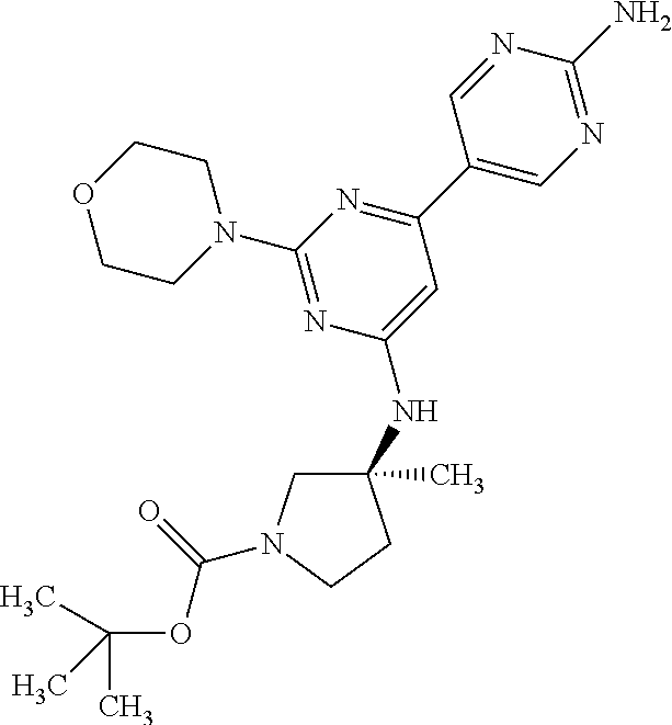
C1=NC(N)=NC=C1C1=NC(N2CCOCC2)=NC(NC2(C)CN(C(OC(C)(C)C)=O)CC2)=C1
